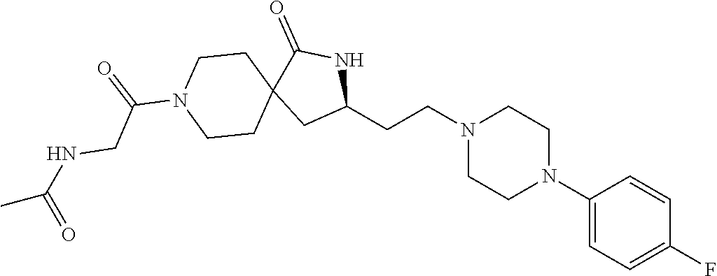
C1(N2CCN(CCC3NC(=O)C4(C3)CCN(C(=O)CNC(C)=O)CC4)CC2)=CC=C(F)C=C1
